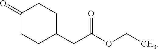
C1(=O)CCC(CC(OCC)=O)CC1
